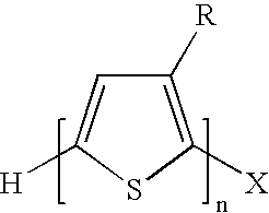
C1([R])=C([X])SC([H])=C1
